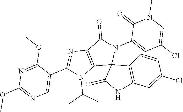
C12=C(C(=O)N(C3=CC(Cl)=CN(C)C3=O)C13C(=O)NC1=C3C=CC(Cl)=C1)N=C(C1=CN=C(OC)N=C1OC)N2C(C)C
